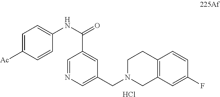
C1=C([Ac])C=CC(NC(C2=CC(CN3CCC4=C(C3)C=C(F)C=C4)=CN=C2)=O)=C1.Cl
